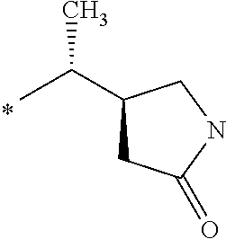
CC(C1CC(=O)NC1)C
